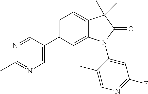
C1(C2=CC=C3C(=C2)N(C2=CC(F)=NC=C2C)C(=O)C3(C)C)=CN=C(C)N=C1
